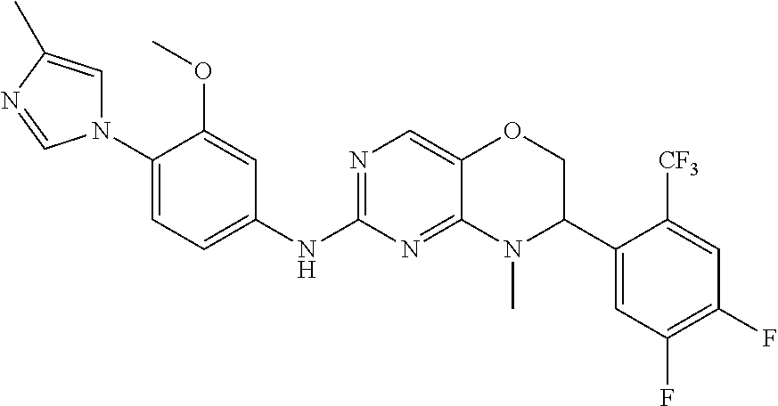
C1(N2C=C(C)N=C2)=CC=C(NC2=NC=C3C(=N2)N(C)C(C2=CC(F)=C(F)C=C2[CF3])CO3)C=C1OC
